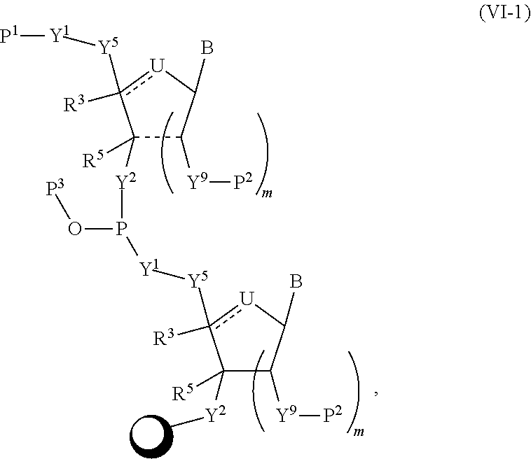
C1([R5])([Y2]P(O[P3])[Y1][Y5]c2([R3])[U]C(B)C([Y9][P2])C2([R5])[Y2]C)C([Y9][P2])C(B)[U]c1([Y5][Y1][P1])[R3]
